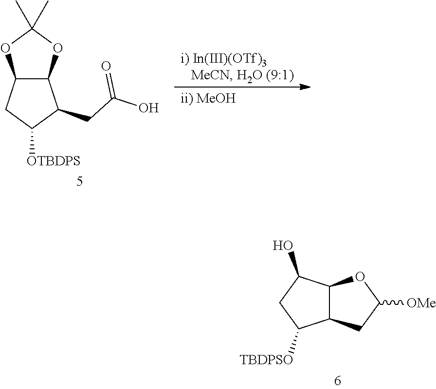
C12C(OC(C)(C)O1)C(CC(O)=O)C([OTBDPS])C2.C12C(CC([OMe])O1)C([TBDPSO])CC2O
